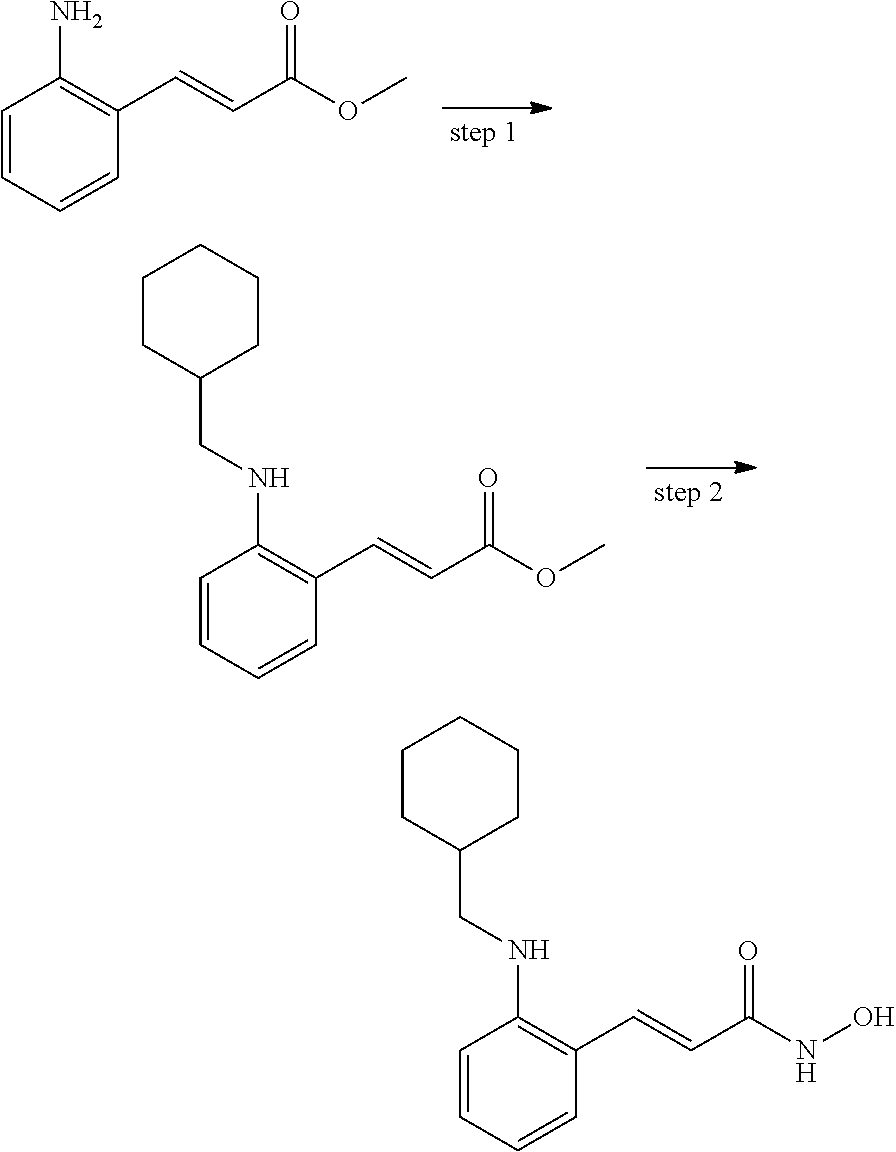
C1=CC=CC(C=CC(=O)OC)=C1N.C1=CC=CC(C=CC(=O)NO)=C1NCC1CCCCC1.C1=CC=CC(C=CC(=O)OC)=C1NCC1CCCCC1
